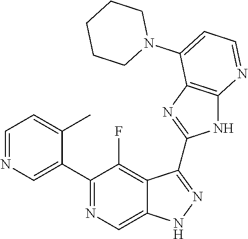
C1=NC=C(C2=NC=C3C(=C2F)C(C2=NC4=C(N2)N=CC=C4N2CCCCC2)=NN3)C(C)=C1
